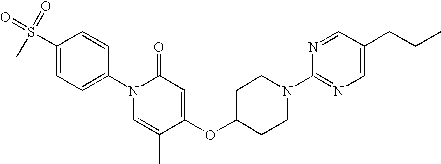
C1=CC(N2C=C(C)C(OC3CCN(C4=NC=C(CCC)C=N4)CC3)=CC2=O)=CC=C1S(C)(=O)=O
